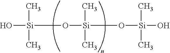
O[Si](C)(C)O[Si](C)(C)O[Si](C)(C)O
